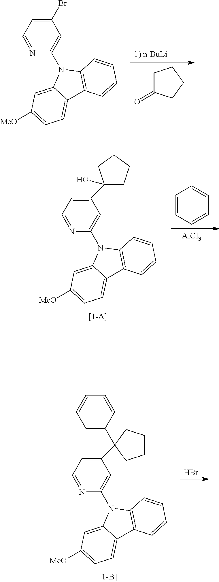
C1(N2C3=CC([MeO])=CC=C3C3=C2C=CC=C3)=CC(Br)=CC=N1.[1) n-BuLi].C1C(=O)CCC1.[AlCl3].C1=CC=CC=C1.C1(N2C3=CC([MeO])=CC=C3C3=C2C=CC=C3)=CC(C2(O)CCCC2)=CC=N1.Br.C1(N2C3=CC([MeO])=CC=C3C3=C2C=CC=C3)=CC(C2(C3=CC=CC=C3)CCCC2)=CC=N1
